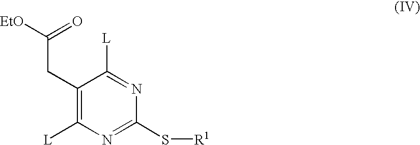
C1(CC([EtO])=O)=C([L])N=C(S[R1])N=C1[L]
